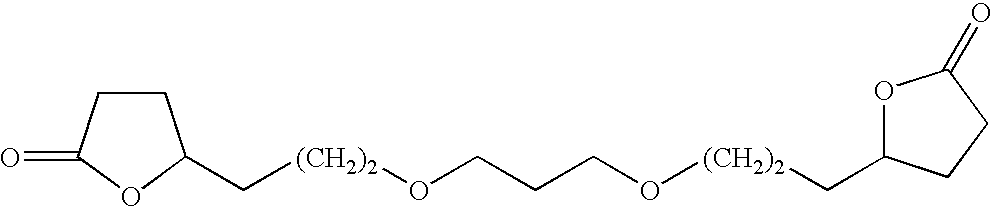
C([(CH2)2]OCCCO[(CH2)2]CC1OC(=O)CC1)C1CCC(=O)O1
